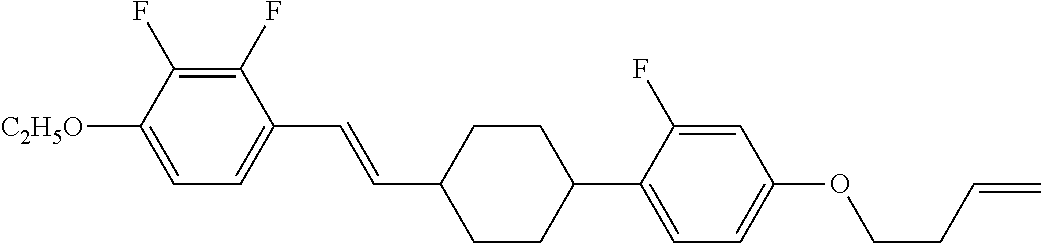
C1(F)=C(F)C([C2H5O])=CC=C1C=CC1CCC(C2=CC=C(OCCC=C)C=C2F)CC1
